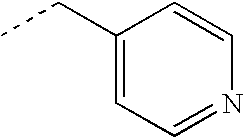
C1(CC)=CC=NC=C1
